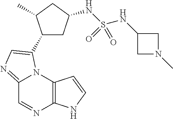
C12=NC=C(C3CC(NS(NC4CN(C)C4)(=O)=O)CC3C)N1C1=C(N=C2)NC=C1
